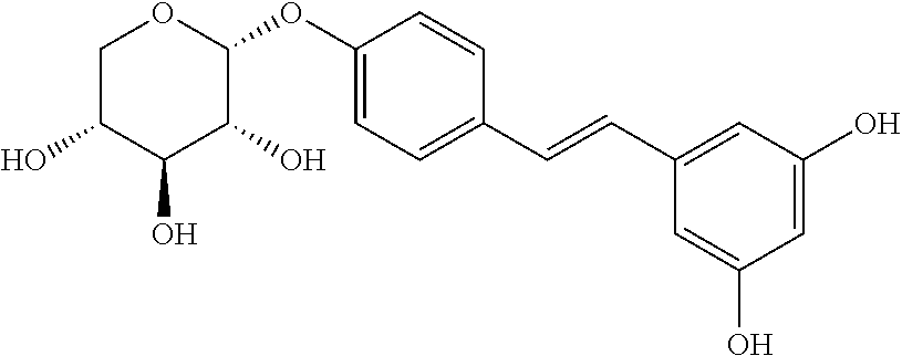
C1C(O)C(O)C(O)C(OC2=CC=C(C=CC3=CC(O)=CC(O)=C3)C=C2)O1
